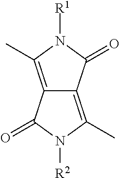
C12=C(C)N([R1])C(=O)C1=C(C)N([R2])C2=O
